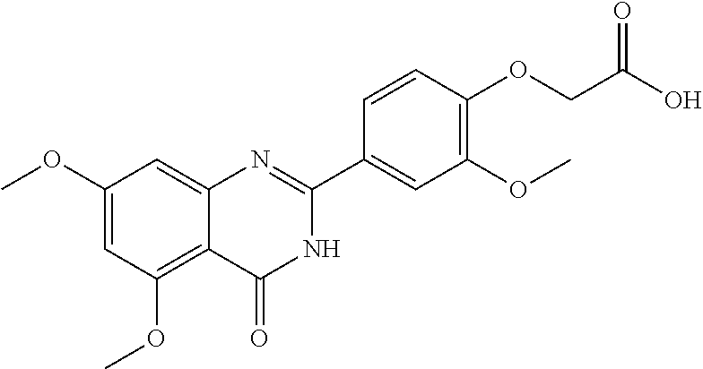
C1(OC)=CC(OC)=C2C(=C1)N=C(C1=CC(OC)=C(OCC(O)=O)C=C1)NC2=O
